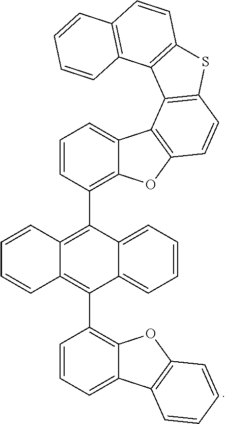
C1=CC=C2C(=C1C1=C3C(=C(C4=C5C(=CC=C4)C4=C(O5)C=CC5=C4C4=C(S5)C=CC5=C4C=CC=C5)C4=CC=CC=C41)C=CC=C3)OC1=C2C=CC=C1
